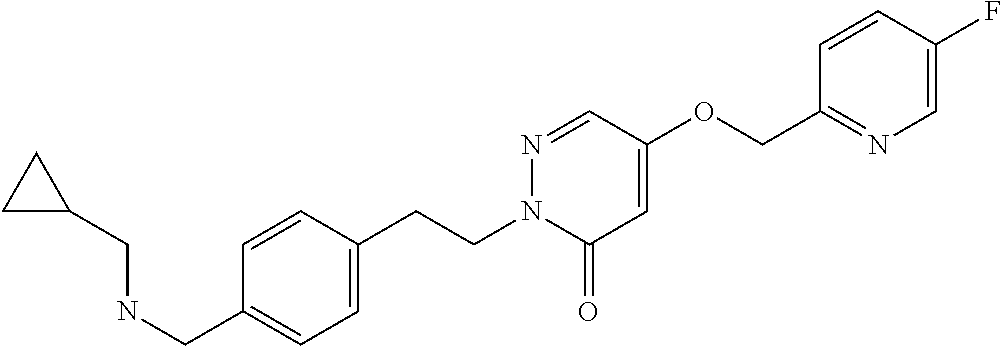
C1=CC(CCN2C(=O)C=C(OCC3=NC=C(F)C=C3)C=N2)=CC=C1CNCC1CC1
